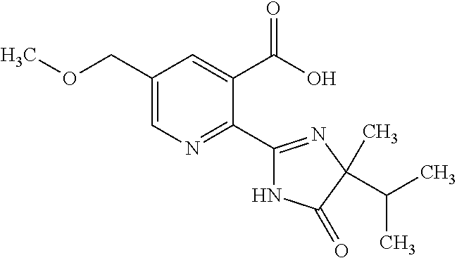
C1(COC)=CN=C(C2=NC(C(C)C)(C)C(=O)N2)C(C(O)=O)=C1
